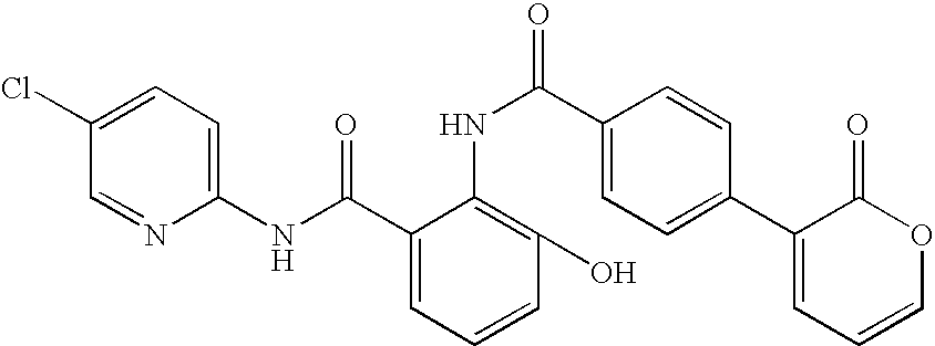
C1(NC(=O)C2=CC=CC(O)=C2NC(=O)C2=CC=C(C3=CC=COC3=O)C=C2)=CC=C(Cl)C=N1
